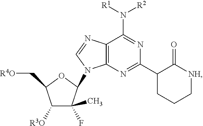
N1=C(N([R2])[R1])C2=C(N(C3C(C)(F)C([R3O])C(C[R4O])O3)C=N2)N=C1C1CCC[NH]C1=O
